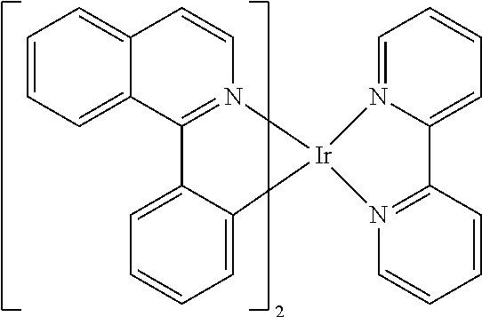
C1=CC=C2C(=C1)C=CN1=C2C2=CC=CC=C2[Ir]12N1=C(C3=CC=CC=N32)C=CC=C1
